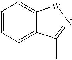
C1=CC=C2C(=C1)[W]N=C2C
